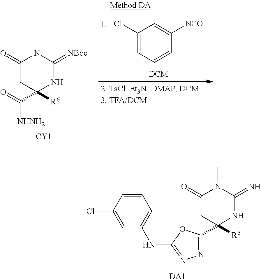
C1(=O)CC([R6])(C(=O)[NHNH2])NC(=[NBoc])N1C.[CY1].C1(Cl)=CC=CC([NCO])=C1.C1(=O)CC([R6])(C2=NN=C(NC3=CC=CC(Cl)=C3)O2)NC(=N)N1C.[DA1]
